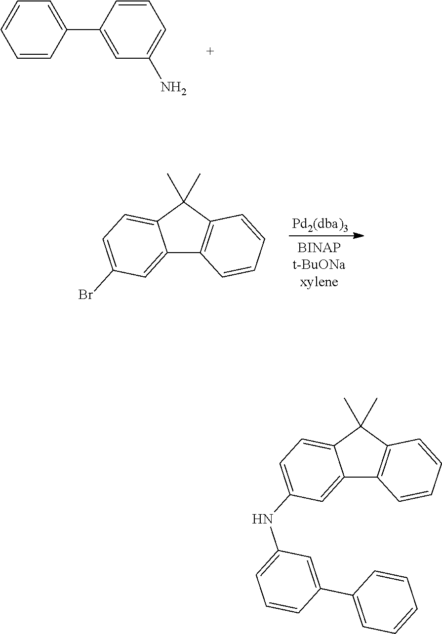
C1=CC(C2=CC(N)=CC=C2)=CC=C1.[Pd2(dba)3].C12=CC(Br)=CC=C1C(C)(C)C1=C2C=CC=C1.C12=CC(NC3=CC=CC(C4=CC=CC=C4)=C3)=CC=C1C(C)(C)C1=C2C=CC=C1
